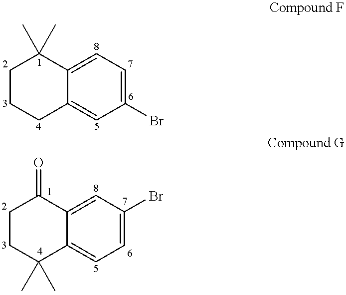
C1CCC2=CC(Br)=CC=C2C1(C)C.C1CC(C)(C)C2=CC=C(Br)C=C2C1=O
